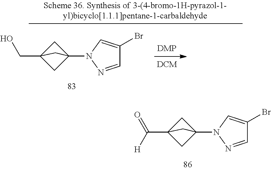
C1=NN(C23CC(CO)(C2)C3)C=C1Br.C1=NN(C23CC(C(=O)[H])(C2)C3)C=C1Br
